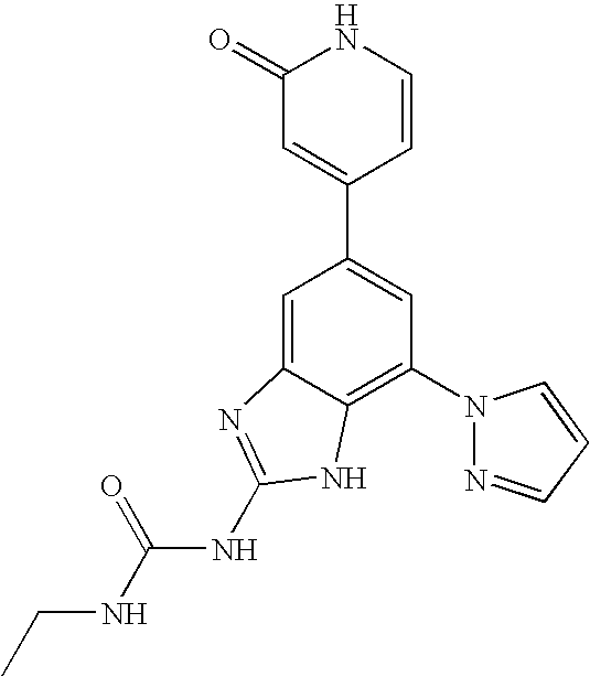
C1=C2C(=C(N3N=CC=C3)C=C1C1=CC(=O)NC=C1)NC(NC(NCC)=O)=N2
